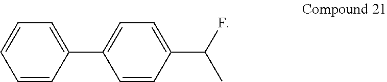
C1=CC(C2=CC=C(C(F)C)C=C2)=CC=C1
